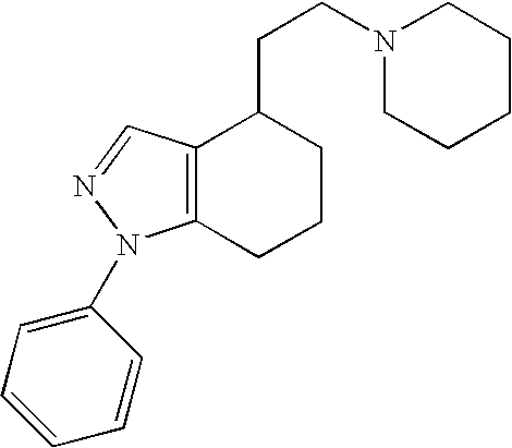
C12=C(CCCC1CCN1CCCCC1)N(C1=CC=CC=C1)N=C2
